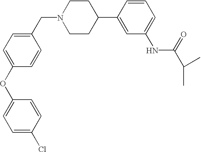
C1=C(Cl)C=CC(OC2=CC=C(CN3CCC(C4=CC(NC(C(C)C)=O)=CC=C4)CC3)C=C2)=C1
